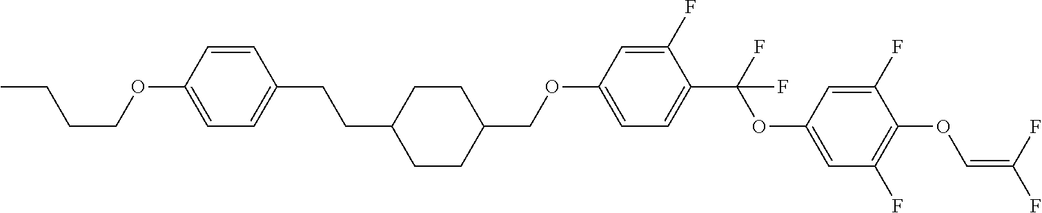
C1=CC(OCCCC)=CC=C1CCC1CCC(COC2=CC=C(C(F)(OC3=CC(F)=C(OC=C(F)F)C(F)=C3)F)C(F)=C2)CC1
